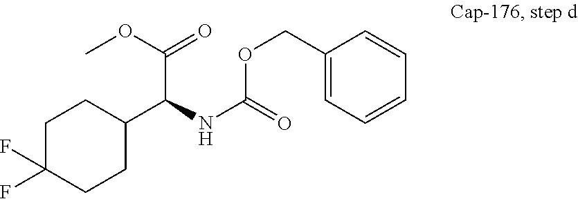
C1C(F)(F)CCC(C(NC(=O)OCC2=CC=CC=C2)C(OC)=O)C1
